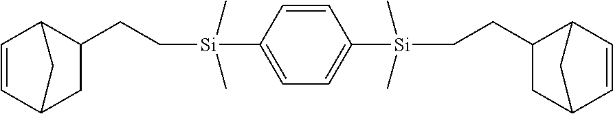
C1=CC2CC(CC[Si](C)(C)C3=CC=C([Si](C)(C)CCC4C5C=CC(C4)C5)C=C3)C1C2
